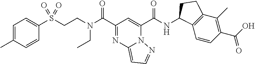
N(C(C1=NC2=CC=NN2C(C(NC2C3=C(C(C)=C(C(O)=O)C=C3)CC2)=O)=C1)=O)(CCS(C1=CC=C(C)C=C1)(=O)=O)CC
